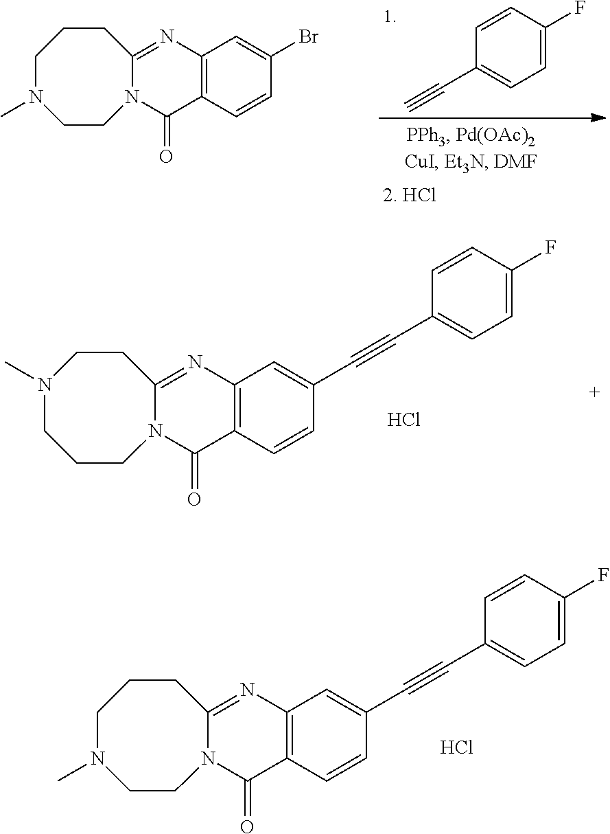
C1N(C)CCN2C(=NC3=C(C2=O)C=CC(Br)=C3)CC1.C1=C(F)C=CC(C#C)=C1.N12C(=NC3=C(C1=O)C=CC(C#CC1=CC=C(F)C=C1)=C3)CCN(C)CCC2.[ HCl].N12C(=NC3=C(C1=O)C=CC(C#CC1=CC=C(F)C=C1)=C3)CCCN(C)CC2.[ HCl]
